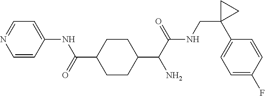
C1=CC(NC(=O)C2CCC(C(C(NCC3(C4=CC=C(F)C=C4)CC3)=O)N)CC2)=CC=N1
